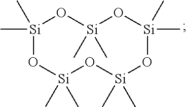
[Si]1(C)(C)O[Si](C)(C)O[Si](C)(C)O[Si](C)(C)O[Si](C)(C)O1
